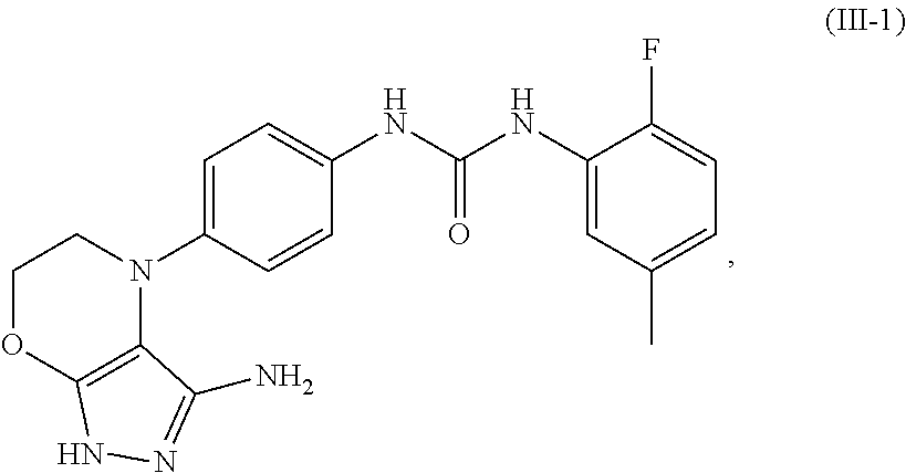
C1=C(N2CCOC3=C2C(N)=NN3)C=CC(NC(=O)NC2=CC(C)=CC=C2F)=C1
